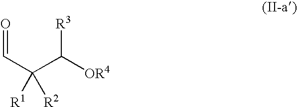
C(C(C([OR4])[R3])([R2])[R1])=O
